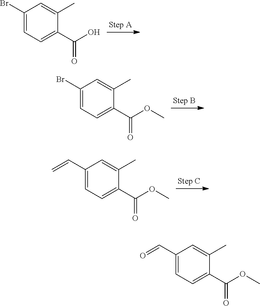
C1(C(O)=O)=CC=C(Br)C=C1C.C1(C(OC)=O)=CC=C(Br)C=C1C.C1(C(OC)=O)=CC=C(C=C)C=C1C.C1(C(OC)=O)=CC=C(C=O)C=C1C
